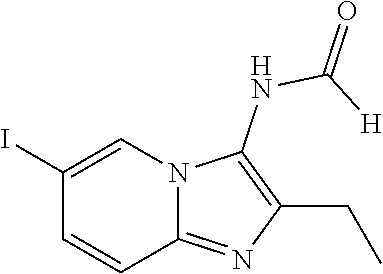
IC1=CN2C(=NC(CC)=C2NC(=O)[H])C=C1
